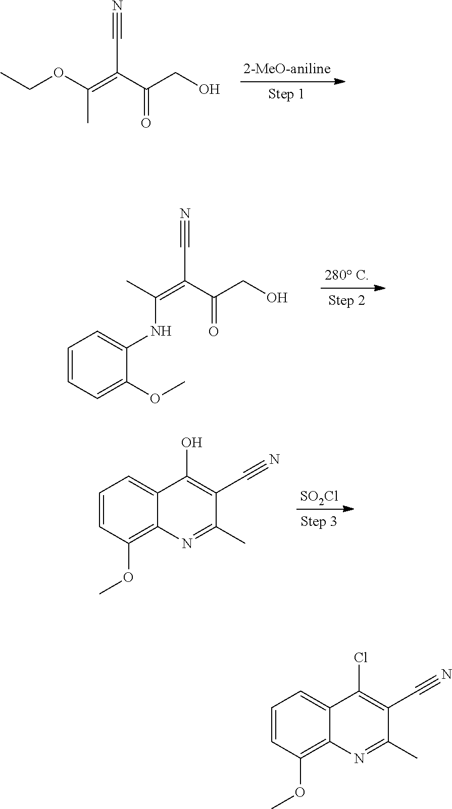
CCOC(=C(C(CO)=O)C#N)C.CC(=C(C(CO)=O)C#N)NC1=CC=CC=C1OC.[SO2Cl].C1=CC(OC)=C2C(=C1)C(O)=C(C#N)C(C)=N2.C1=CC(OC)=C2C(=C1)C(Cl)=C(C#N)C(C)=N2
